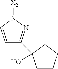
[X2]N1C=CC(C2(O)CCCC2)=N1
